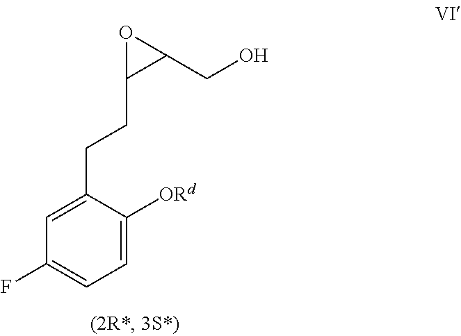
C1=C(CCC2C(CO)O2)C([ORd])=CC=C1F
